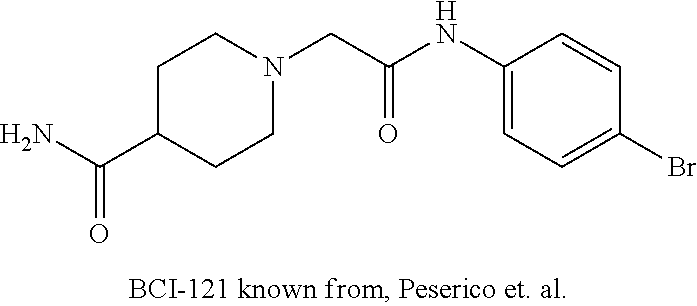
C1C(C(N)=O)CCN(CC(NC2=CC=C(Br)C=C2)=O)C1
